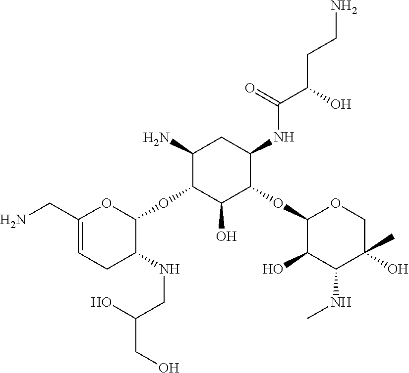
C1(N)C(OC2OC(CN)=CCC2NCC(CO)O)C(O)C(OC2C(O)C(NC)C(C)(O)CO2)C(NC(C(O)CCN)=O)C1
